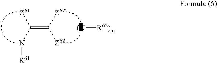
C(=C([Z62])[Z62])(N[R61])[Z61].[R62)m][(N]
